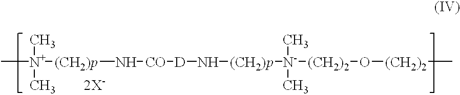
[2X-].C[N+]([(CH2)p]N[CO][D]N[(CH2)p][N-]([(CH2)2]O[(CH2)2]C)(C)C)(C)C
